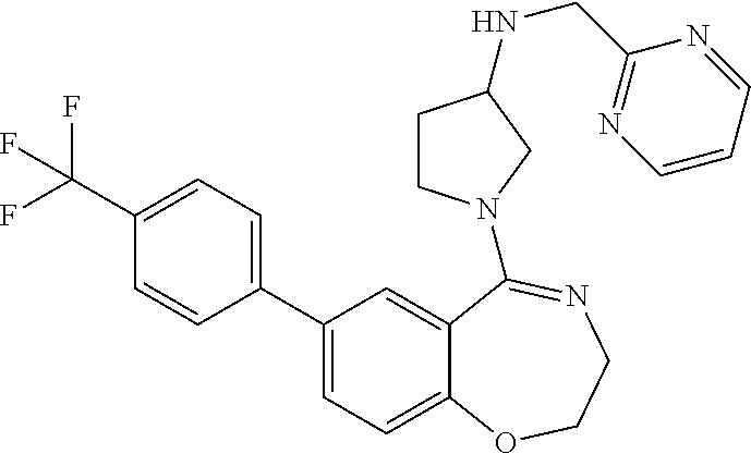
C1(C(F)(F)F)=CC=C(C2=CC=C3C(=C2)C(N2CCC(NCC4=NC=CC=N4)C2)=NCCO3)C=C1
